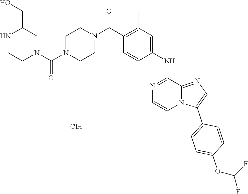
C1(C(N2CCN(C(=O)N3CCNC(CO)C3)CC2)=O)=C(C)C=C(NC2=NC=CN3C2=NC=C3C2=CC=C(OC(F)F)C=C2)C=C1.Cl
